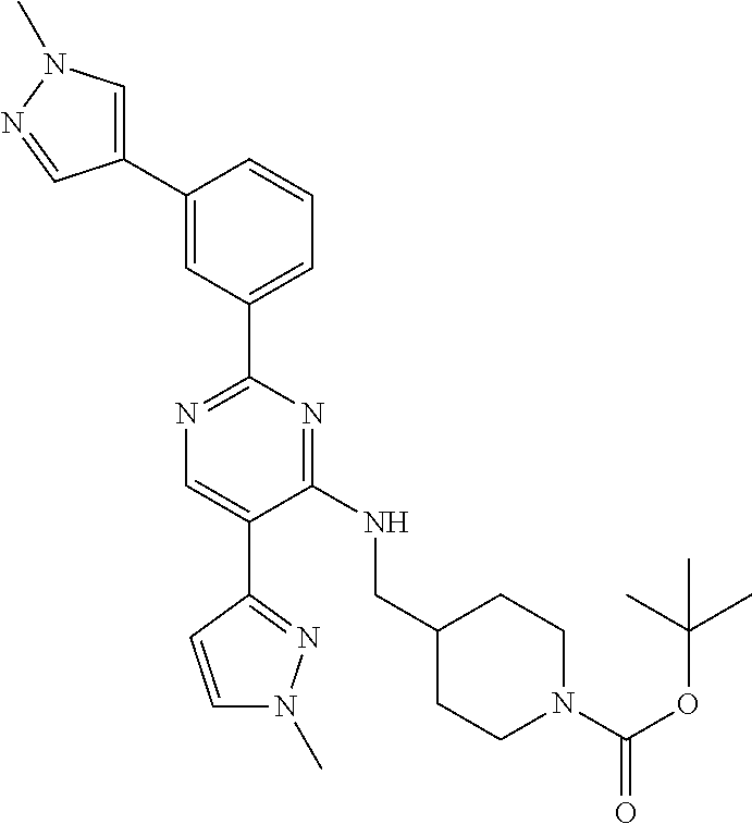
C1(NCC2CCN(C(OC(C)(C)C)=O)CC2)=NC(C2=CC=CC(C3=CN(C)N=C3)=C2)=NC=C1C1=NN(C)C=C1
